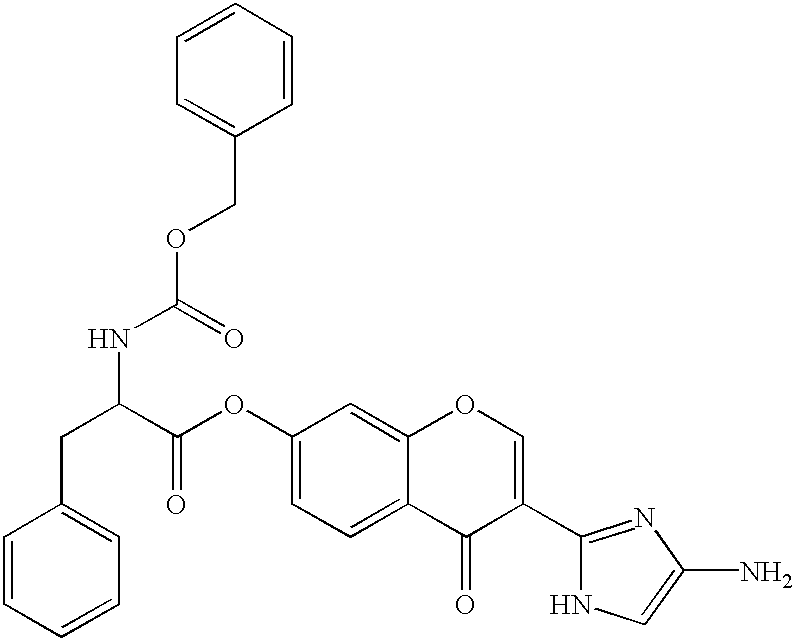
C1=CC=CC=C1CC(NC(OCC1=CC=CC=C1)=O)C(OC1=CC=C2C(=C1)OC=C(C1=NC(N)=CN1)C2=O)=O
